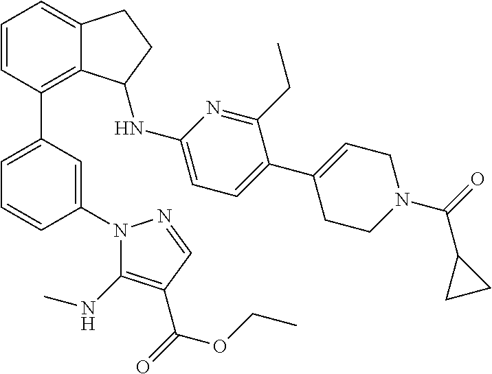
C1=CC(C2=CC=CC(N3C(NC)=C(C(=O)OCC)C=N3)=C2)=C2C(=C1)CCC2NC1=CC=C(C2=CCN(C(=O)C3CC3)CC2)C(CC)=N1
